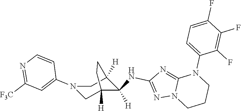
C12=NC(NC3([H])C4([H])CN(C5=CC([F3C])=NC=C5)CC3([H])CC4)=NN1CCCN2C1=CC=C(F)C(F)=C1F
